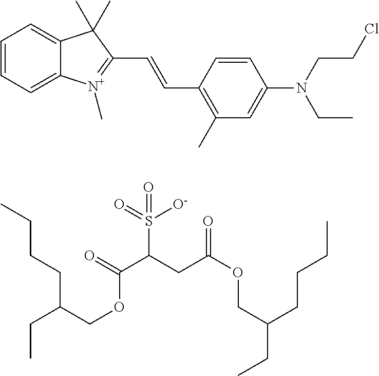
C1=CC=C2C(=C1)C(C)(C)C(C=CC1=C(C)C=C(N(CCCl)CC)C=C1)=[N+]2C.C(C(COC(C(CC(OCC(CC)CCCC)=O)S(=O)([O-])=O)=O)CCCC)C
